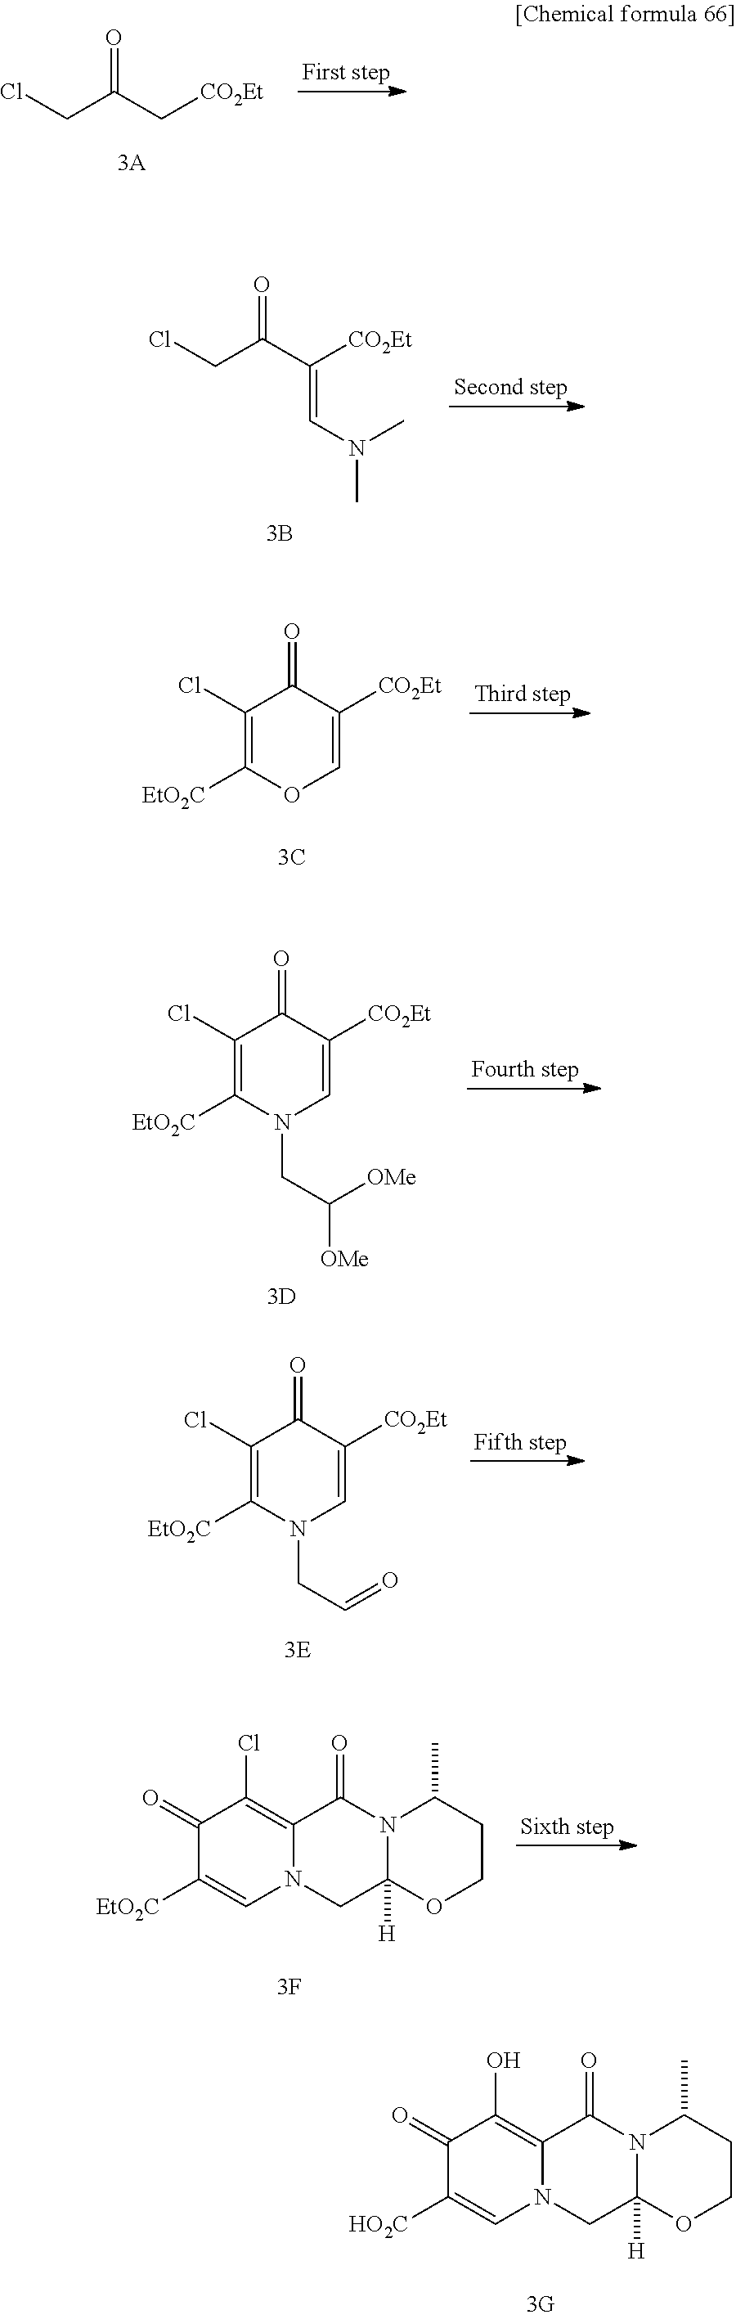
ClCC(C[CO2Et])=O.ClCC(C([CO2Et])=CN(C)C)=O.C1(Cl)=C([EtO2C])OC=C([CO2Et])C1=O.C1(Cl)=C([EtO2C])N(CC([OMe])[OMe])C=C([CO2Et])C1=O.C1(Cl)=C([EtO2C])N(CC=O)C=C([CO2Et])C1=O.C1(=O)C([EtO2C])=CN2C(=C1Cl)C(=O)N1C([H])(C2)OCCC1C.C1(=O)C([HO2C])=CN2C(=C1O)C(=O)N1C([H])(C2)OCCC1C
